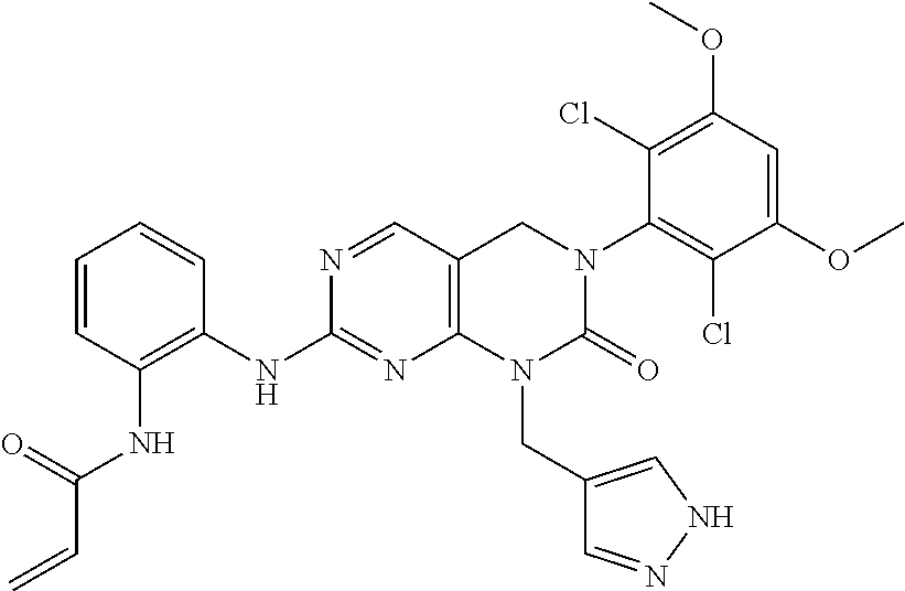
C1=CC=CC(NC2=NC3=C(C=N2)CN(C2=C(Cl)C(OC)=CC(OC)=C2Cl)C(=O)N3CC2=CNN=C2)=C1NC(C=C)=O
